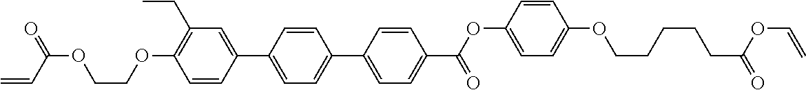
C1=CC(C2=CC=C(C3=CC=C(C(=O)OC4=CC=C(OCCCCCC(OC=C)=O)C=C4)C=C3)C=C2)=CC(CC)=C1OCCOC(C=C)=O
